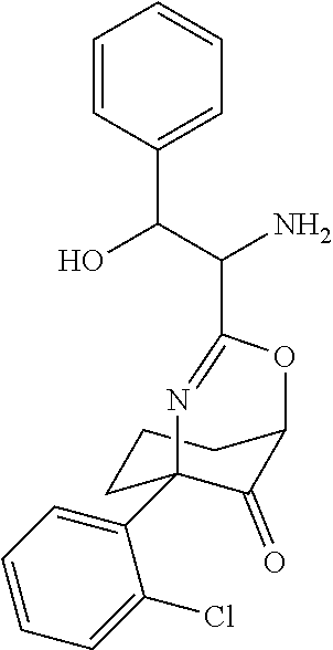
C1(Cl)=CC=CC=C1C12CCCC(C1=O)OC(C(C(O)C1=CC=CC=C1)N)=N2
